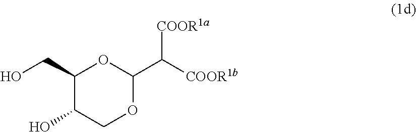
OCC1C(O)COC(C([COOR1a])[COOR1b])O1
